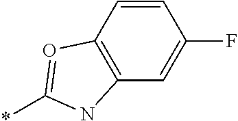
*C1=OC2=C(C=C(F)C=C2)N1
